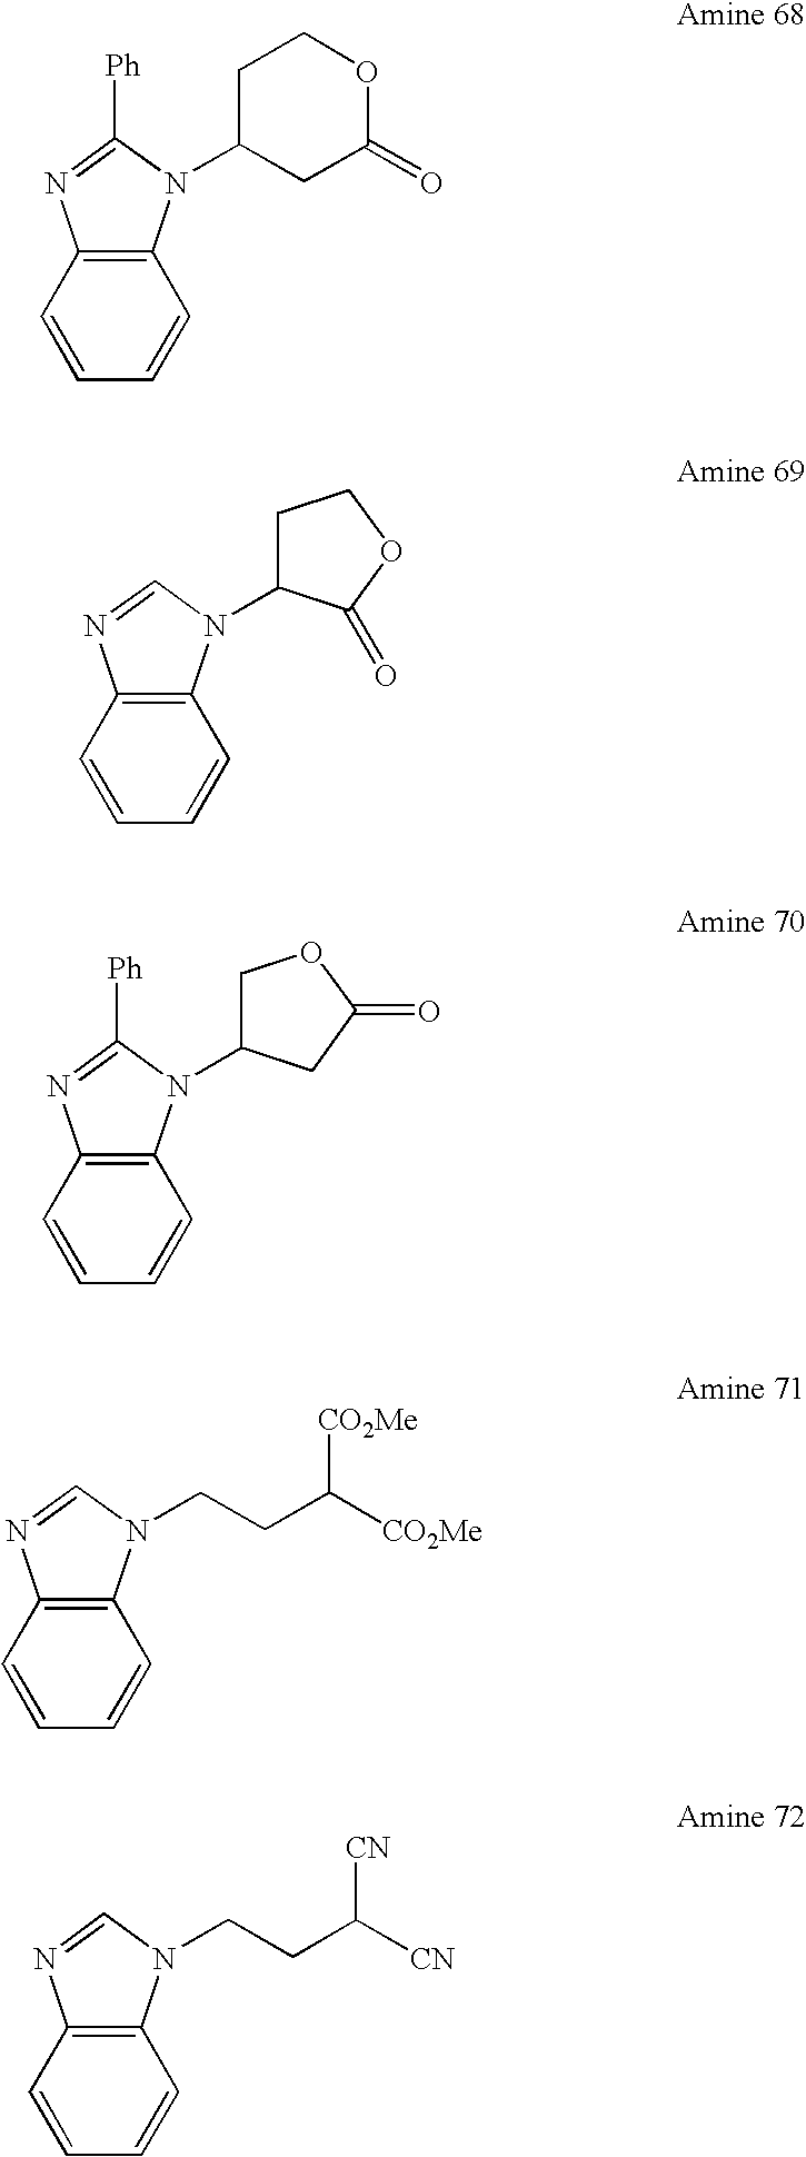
C12=C(C=CC=C1)N=C([Ph])N2C1CC(=O)OCC1.C12=C(C=CC=C1)N=CN2C1CCOC1=O.C12=C(C=CC=C1)N=C([Ph])N2C1COC(=O)C1.C12=C(C=CC=C1)N=CN2CCC([CO2Me])[CO2Me].C12=C(C=CC=C1)N=CN2CCC([CN])[CN]
